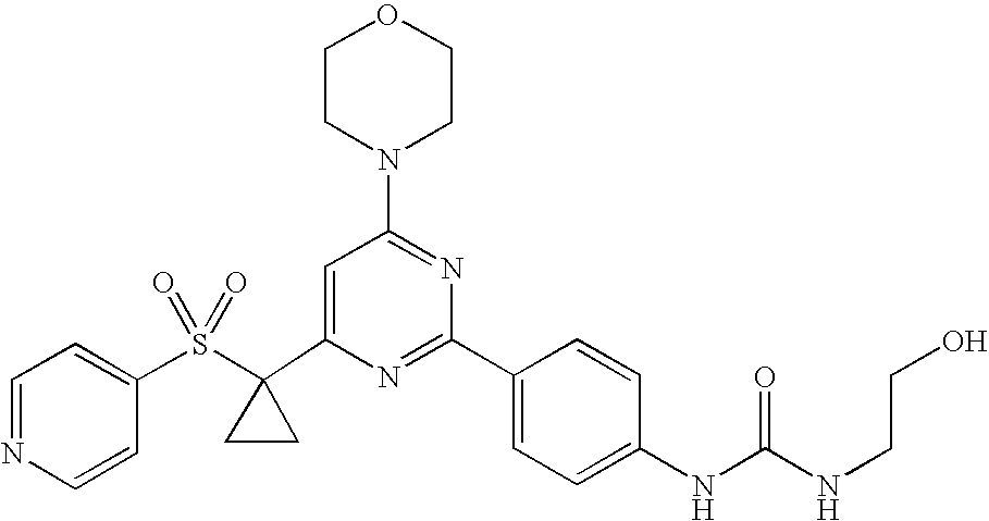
C1(C2(S(C3=CC=NC=C3)(=O)=O)CC2)=CC(N2CCOCC2)=NC(C2=CC=C(NC(=O)NCCO)C=C2)=N1
